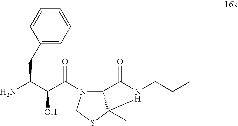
NC(C(C(=O)N1C2C(C)(SC1)N(CCC)C2=O)O)CC1=CC=CC=C1
